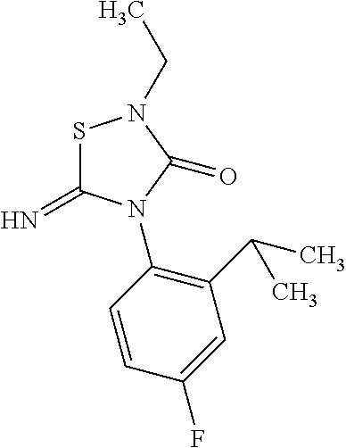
N=C1SN(CC)C(=O)N1C1=C(C(C)C)C=C(F)C=C1
